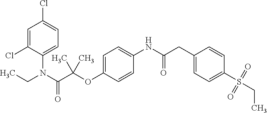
C1(OC(C(N(CC)C2=CC=C(Cl)C=C2Cl)=O)(C)C)=CC=C(NC(CC2=CC=C(S(CC)(=O)=O)C=C2)=O)C=C1
